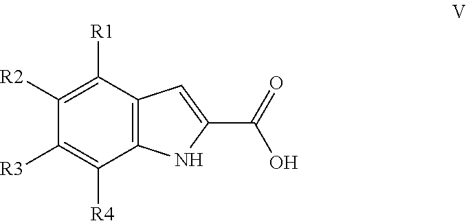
OC(C1=CC2=C(C([R4])=C([R3])C([R2])=C2[R1])N1)=O
